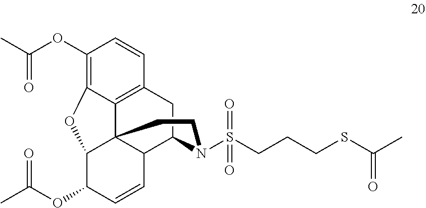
CC(OC1C=CC2C34C1OC1=C(OC(C)=O)C=CC(=C31)CC2N(S(=O)(=O)CCCSC(C)=O)CC4)=O
